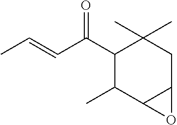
C1(C(C=CC)=O)C(C)C2C(CC1(C)C)O2
